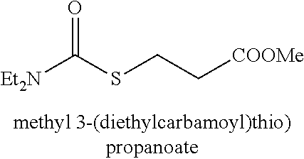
[Et2N]C(SCC[COOMe])=O
